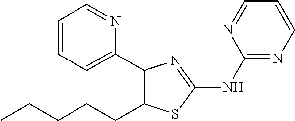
C1=CC=C(C2=C(CCCCC)SC(NC3=NC=CC=N3)=N2)N=C1
